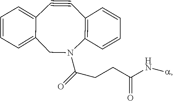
[a]NC(CCC(=O)N1C2=C(C#CC3=CC=CC=C3C1)C=CC=C2)=O
